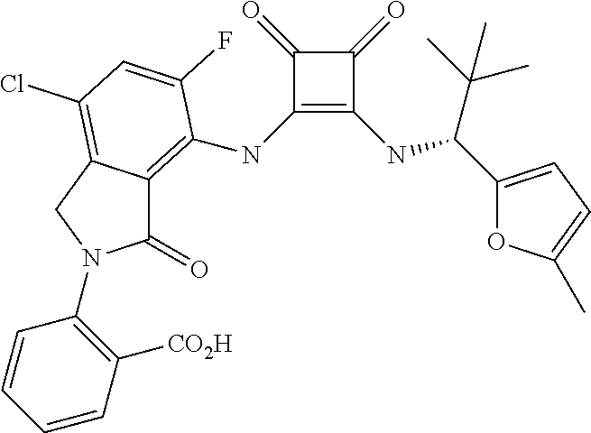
C1(NC2=C3C(=O)N(C4=C([CO2H])C=CC=C4)CC3=C(Cl)C=C2F)=C(NC(C(C)(C)C)C2=CC=C(C)O2)C(=O)C1=O
